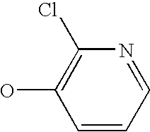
C1=CC=NC(Cl)=C1O
